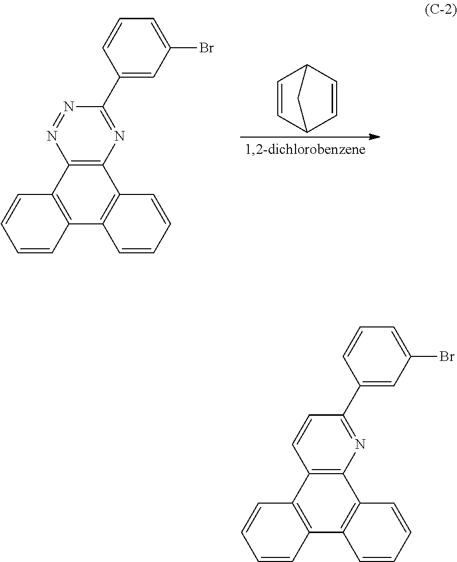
C1=CC2C=CC1C2.C12=C(C3=C(C4=C1C=CC=C4)C=CC=C3)N=NC(C1=CC(Br)=CC=C1)=N2.C12=C(C3=C(C4=C1C=CC=C4)C=CC=C3)C=CC(C1=CC(Br)=CC=C1)=N2
